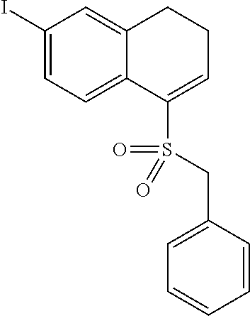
C1(I)=CC=C2C(=C1)CCC=C2S(=O)(CC1=CC=CC=C1)=O
